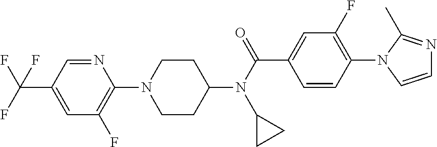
C(C1=CC(F)=C(N2CCC(N(C(=O)C3=CC(F)=C(N4C=CN=C4C)C=C3)C3CC3)CC2)N=C1)(F)(F)F
